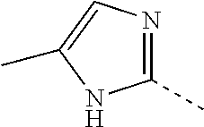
N1=C(C)NC(C)=C1
